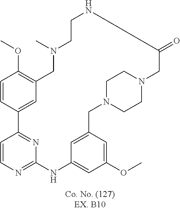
C1=CC2=NC(=N1)NC1=CC(OC)=CC(=C1)CN1CCN(CC1)CC(=O)NCCN(C)CC1=C(OC)C=CC2=C1
